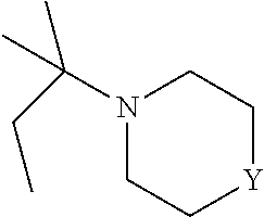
N1(C(CC)(C)C)CC[Y]CC1
